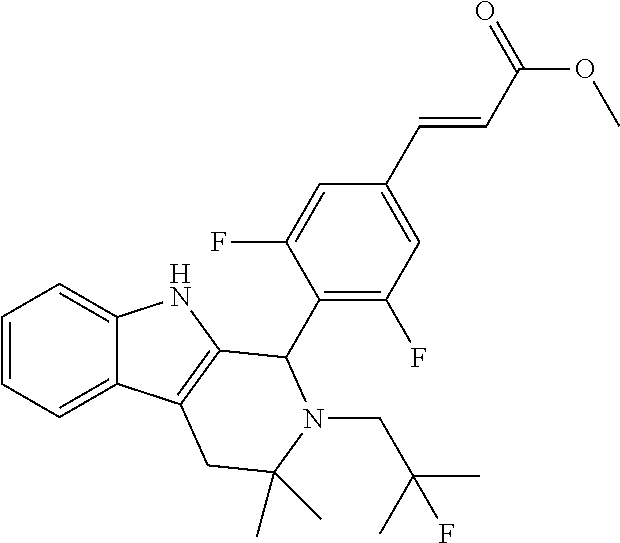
C1=CC=C2C(=C1)NC1=C2CC(C)(C)N(CC(C)(C)F)C1C1=C(F)C=C(C=CC(OC)=O)C=C1F
